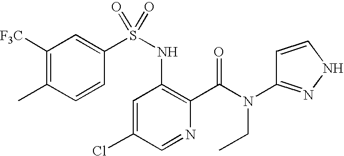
C1([F3C])=C(C)C=CC(S(NC2=C(C(N(CC)C3=NNC=C3)=O)N=CC(Cl)=C2)(=O)=O)=C1
